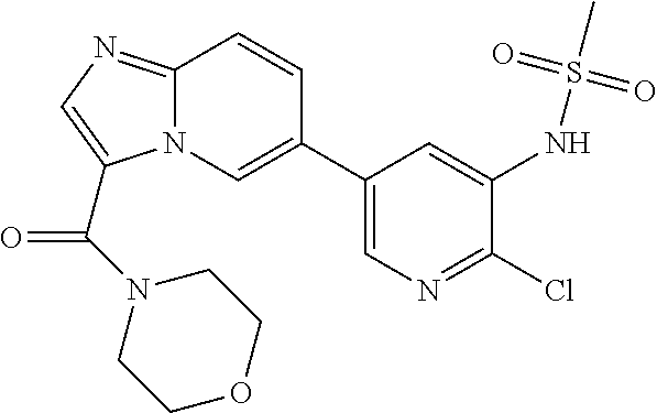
N12C(=NC=C1C(=O)N1CCOCC1)C=CC(C1=CN=C(Cl)C(NS(C)(=O)=O)=C1)=C2
